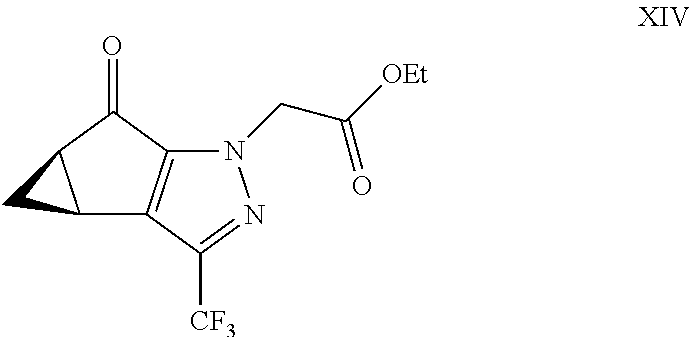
C1(=O)C2C(C3=C1N(CC([OEt])=O)N=C3[CF3])C2
